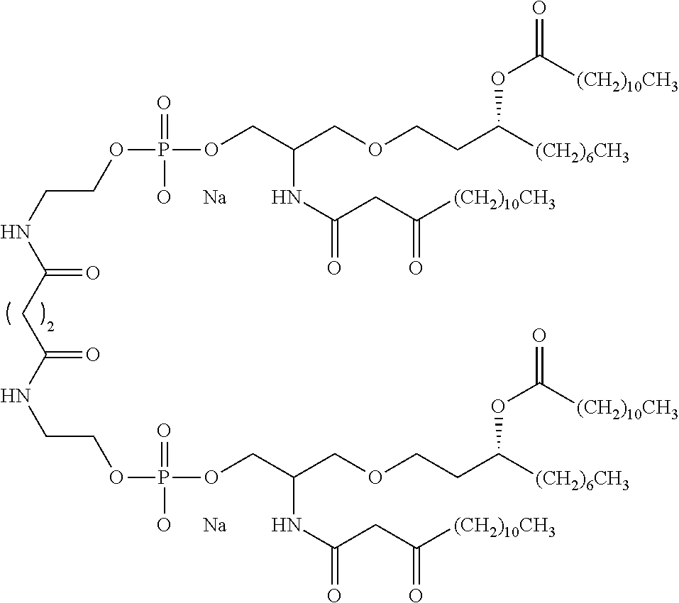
C(C(NCCOP(OCC(COCCC([(CH2)6CH3])OC(=O)[(CH2)10CH3])NC(=O)CC([(CH2)10CH3])=O)(=O)[O      Na])=O)C(NCCOP(OCC(COCCC([(CH2)6CH3])OC(=O)[(CH2)10CH3])NC(=O)CC([(CH2)10CH3])=O)(=O)[O      Na])=O
